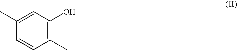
C1(C)=CC(O)=C(C)C=C1
